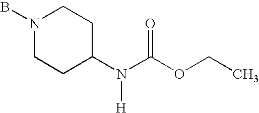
BN1CCC(N(C(OCC)=O)[H])CC1
